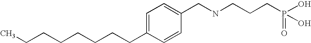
CCCCCCCCC1=CC=C(CNCCCP(=O)(O)O)C=C1
